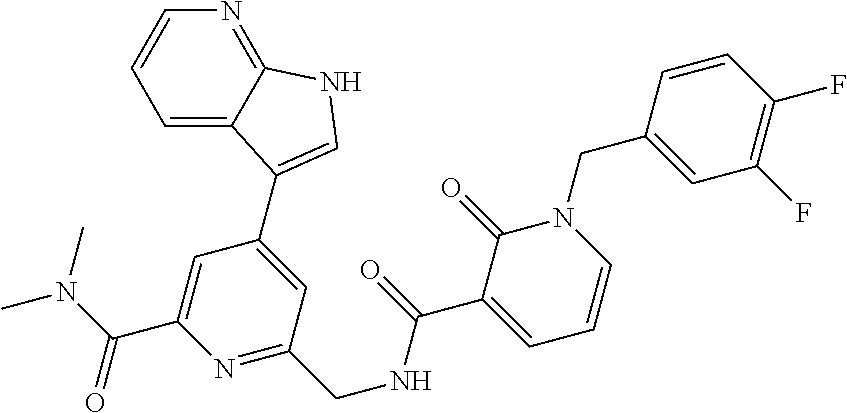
C1(CN2C(=O)C(C(=O)NCC3=NC(C(N(C)C)=O)=CC(C4=CNC5=NC=CC=C54)=C3)=CC=C2)=CC(F)=C(F)C=C1
